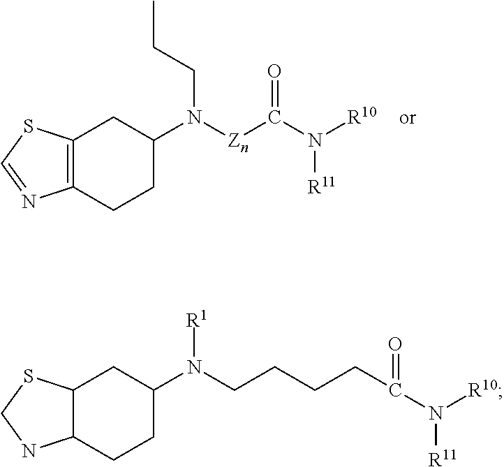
C12C(CCC(N([R1])CCCCC(N([R10])[R11])=O)C1)NCS2.C12=C(CCC(N(CCC)[Zn]C(N([R11])[R10])=O)C1)N=CS2
